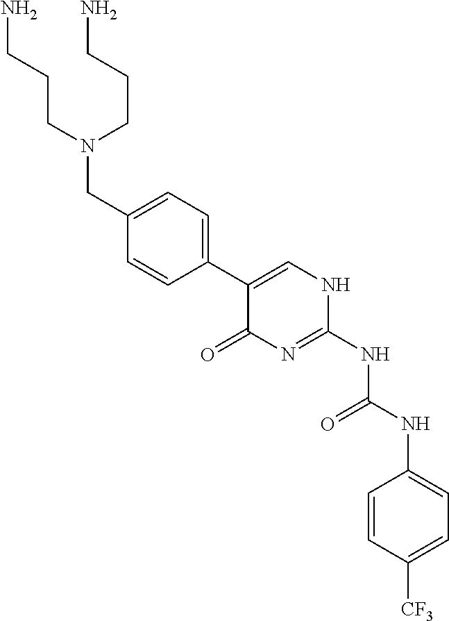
C1=CC(C2=CNC(NC(NC3=CC=C([CF3])C=C3)=O)=NC2=O)=CC=C1CN(CCCN)CCCN
